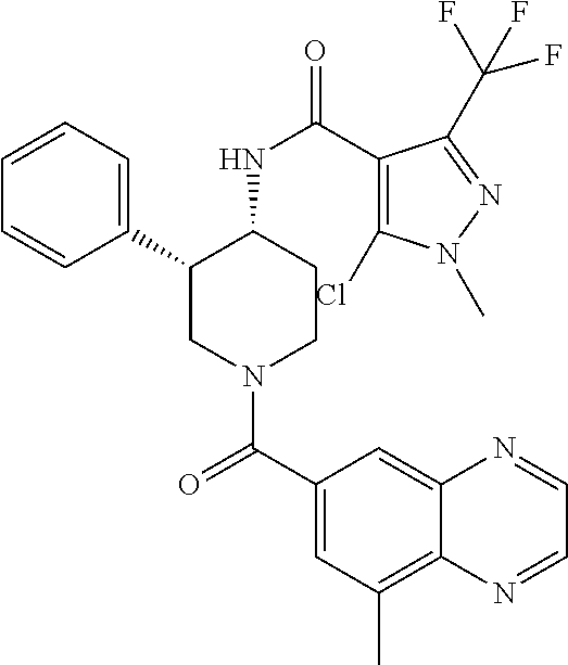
C1=CC=C(C2CN(C(C3=CC(C)=C4C(=C3)N=CC=N4)=O)CCC2NC(=O)C2=C(Cl)N(C)N=C2C(F)(F)F)C=C1
